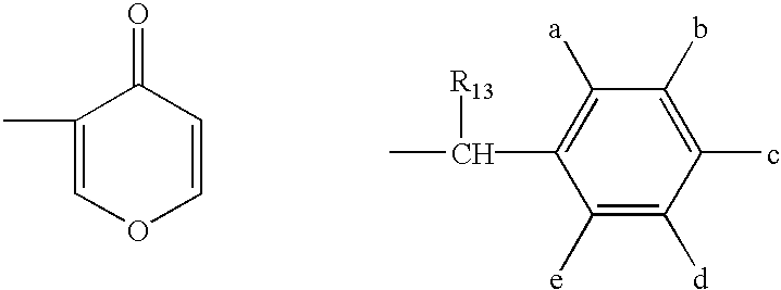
C1=C(C)C(=O)C=CO1.C1(c)=C(b)C([a])=C(C(C)[R13])C([e])=C1[d]
